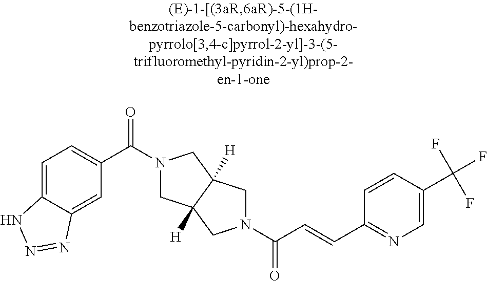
C1=C2C(=CC(C(=O)N3CC4([H])C([H])(C3)CN(C(=O)C=CC3=NC=C(C(F)(F)F)C=C3)C4)=C1)N=NN2
